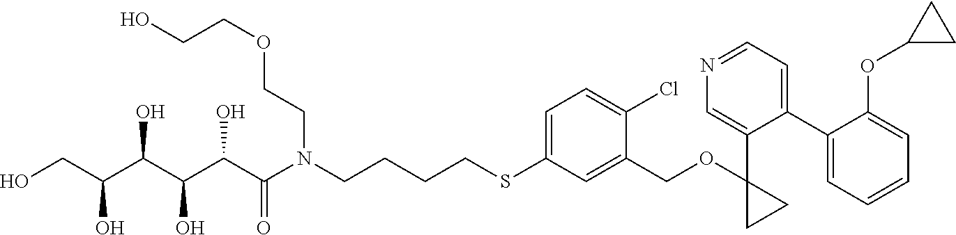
S(C1=CC=C(Cl)C(COC2(C3=CN=CC=C3C3=CC=CC=C3OC3CC3)CC2)=C1)CCCCN(C(C(C(C(C(CO)O)O)O)O)=O)CCOCCO
